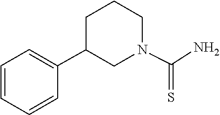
C1(C2CCCN(C(=S)N)C2)=CC=CC=C1
